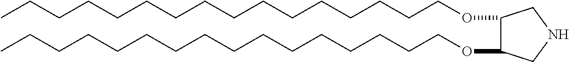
O(CCCCCCCCCCCCCCCC)C1C(OCCCCCCCCCCCCCCCC)CNC1
